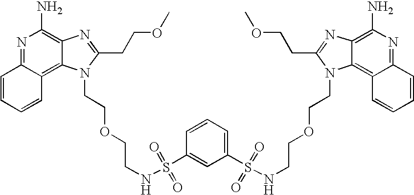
C1=CC=CC2=C3C(=C(N)N=C12)N=C(CCOC)N3CCOCCNS(C1=CC(S(NCCOCCN2C3=C4C=CC=CC4=NC(N)=C3N=C2CCOC)(=O)=O)=CC=C1)(=O)=O
